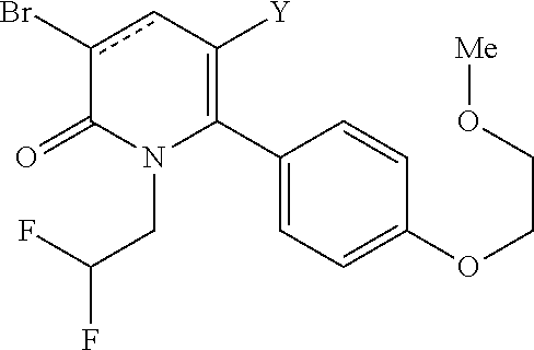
C1(C2=C([Y])cc(Br)C(=O)N2CC(F)F)=CC=C(OCCO[Me])C=C1
